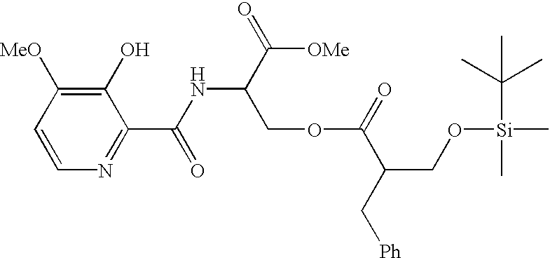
C1(O)=C([MeO])C=CN=C1C(NC(C(=O)[OMe])COC(C(CO[Si](C)(C(C)(C)C)C)C[Ph])=O)=O
